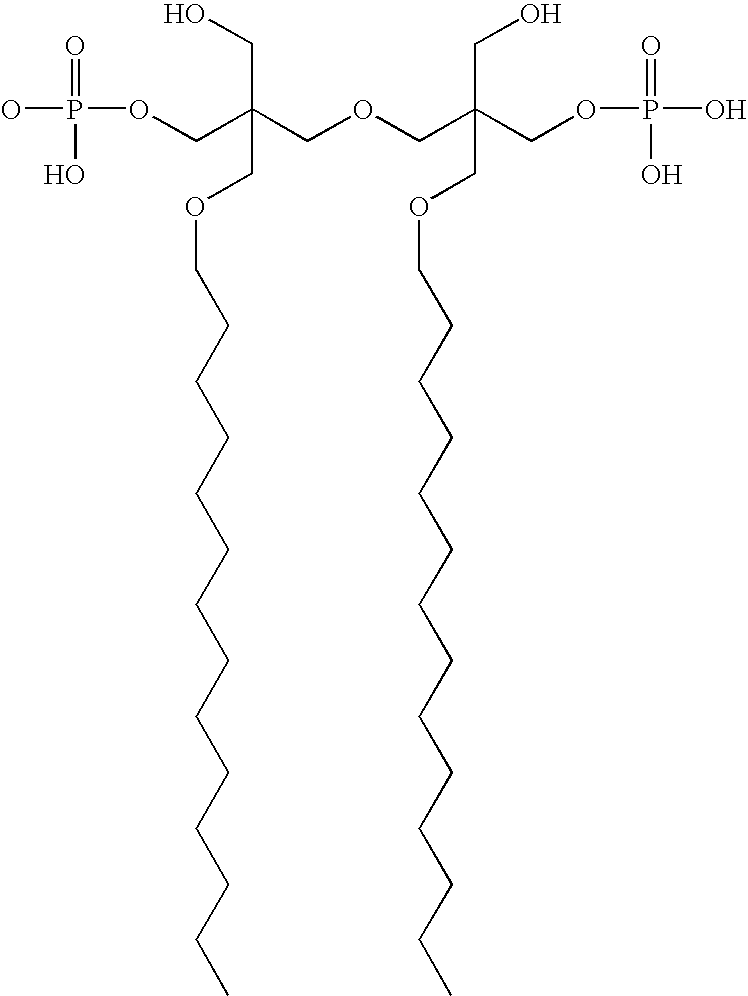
O(CC(COCC(COP(O)(O)=O)(CO)COCCCCCCCCCCCCCC)(CO)COCCCCCCCCCCCCCC)P(O)(O)=O
